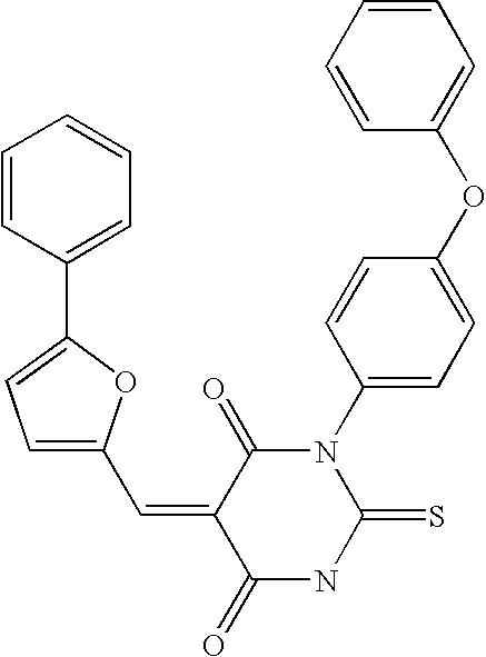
C1=CC=CC(OC2=CC=C(N3C(=O)C(=CC4=CC=C(C5=CC=CC=C5)O4)C(=O)NC3=S)C=C2)=C1
